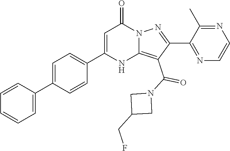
C1(C2=CC=C(C3=CC(=O)N4C(=C(C(=O)N5CC(CF)C5)C(C5=NC=CN=C5C)=N4)N3)C=C2)=CC=CC=C1
